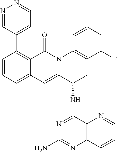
C1=CC=C2C(=C1C1=CC=NN=C1)C(=O)N(C1=CC(F)=CC=C1)C(C(NC1=NC(N)=NC3=C1N=CC=C3)C)=C2
